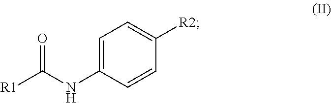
C1=C(NC([R1])=O)C=CC([R2])=C1
